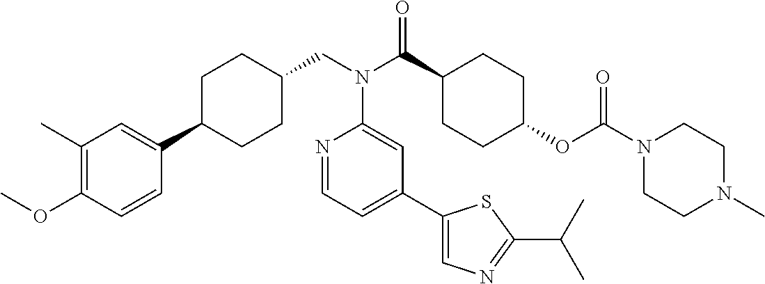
C1(C)=C(OC)C=CC(C2CCC(CN(C3=CC(C4=CN=C(C(C)C)S4)=CC=N3)C(=O)C3CCC(OC(=O)N4CCN(C)CC4)CC3)CC2)=C1
